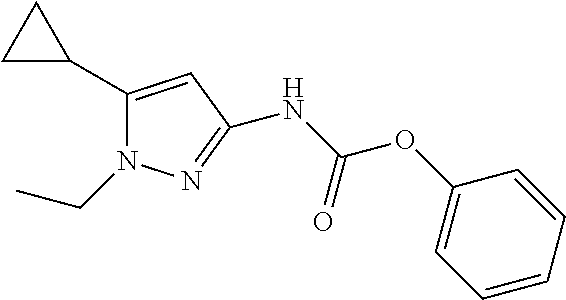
C1=CC=CC(OC(NC2=NN(CC)C(C3CC3)=C2)=O)=C1
